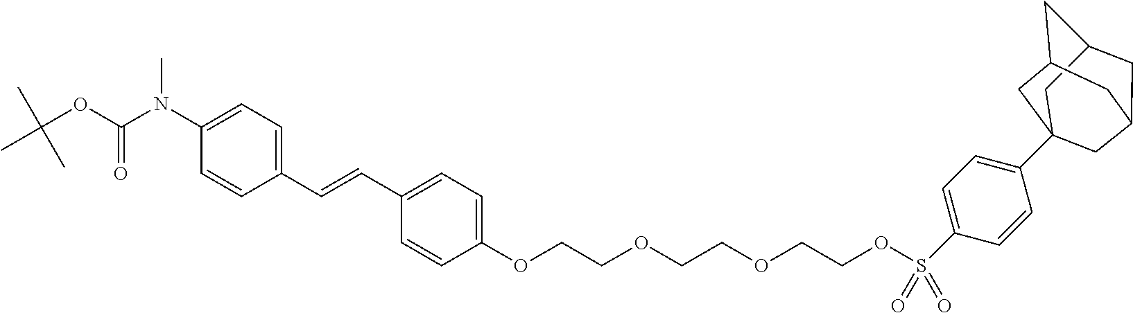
C1(N(C(OC(C)(C)C)=O)C)=CC=C(C=CC2=CC=C(OCCOCCOCCOS(C3=CC=C(C45CC6CC(CC(C4)C6)C5)C=C3)(=O)=O)C=C2)C=C1
